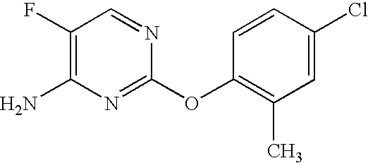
C1(F)=C(N)N=C(OC2=C(C)C=C(Cl)C=C2)N=C1
